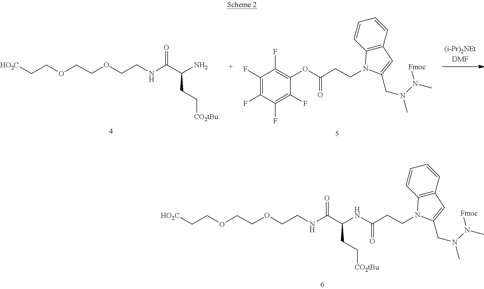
C(C[HO2C])OCCOCCNC(C(CC[CO2tBu])N)=O.N(N(C)CC1=CC2=C(C=CC=C2)N1CCC(OC1=C(F)C(F)=C(F)C(F)=C1F)=O)(C)[Fmoc].C(C[HO2C])OCCOCCNC(=O)C(CC[CO2tBu])NC(=O)CCN1C(CN(N(C)[Fmoc])C)=CC2=C1C=CC=C2
